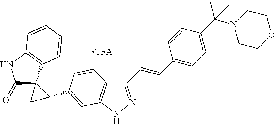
C1(=O)C2(C3=C(N1)C=CC=C3)CC2C1=CC2=C(C(C=CC3=CC=C(C(C)(C)N4CCOCC4)C=C3)=NN2)C=C1
